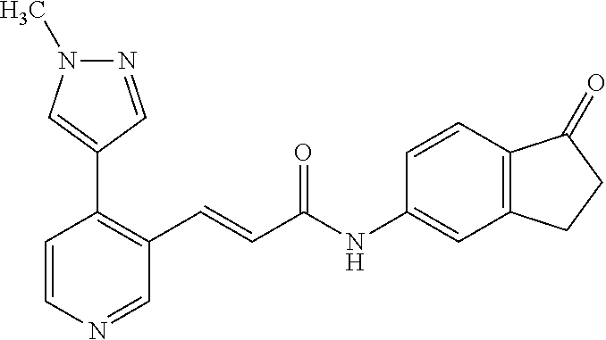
N1=CC(C2=C(C=CC(NC3=CC4=C(C=C3)C(=O)CC4)=O)C=NC=C2)=CN1C
